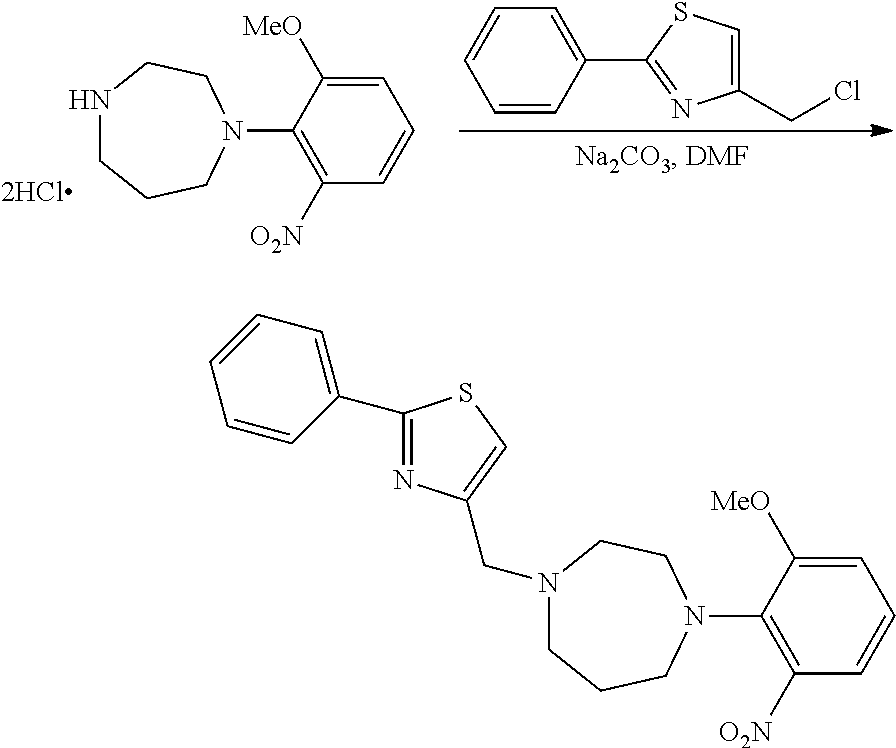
N1CCCN(C2=C([O2N])C=CC=C2[MeO])CC1.C1=CC(C2=NC(CCl)=CS2)=CC=C1.N1(CC2=CSC(C3=CC=CC=C3)=N2)CCCN(C2=C([O2N])C=CC=C2[MeO])CC1
